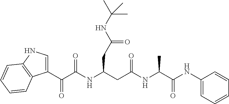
C1=CC=CC=C1NC(C(NC(CC(CC(=O)NC(C)(C)C)NC(C(=O)C1=CNC2=C1C=CC=C2)=O)=O)C)=O
